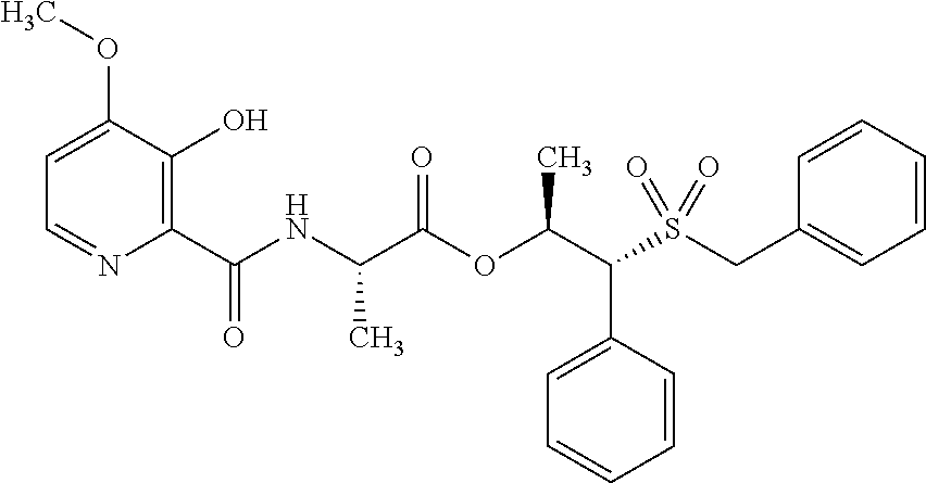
C1=C(C(C(OC(C(NC(C2=C(O)C(OC)=CC=N2)=O)C)=O)C)S(CC2=CC=CC=C2)(=O)=O)C=CC=C1
